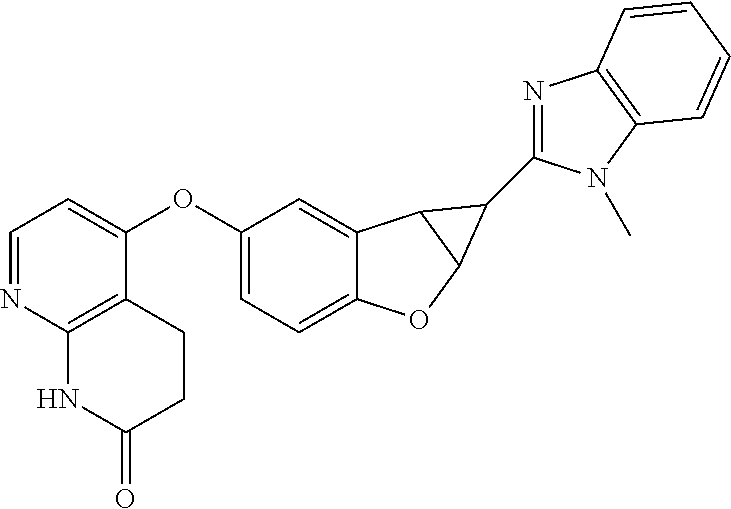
C12=CC=C(OC3=CC=NC4=C3CCC(=O)N4)C=C1C1C(O2)C1C1=NC2=C(N1C)C=CC=C2
